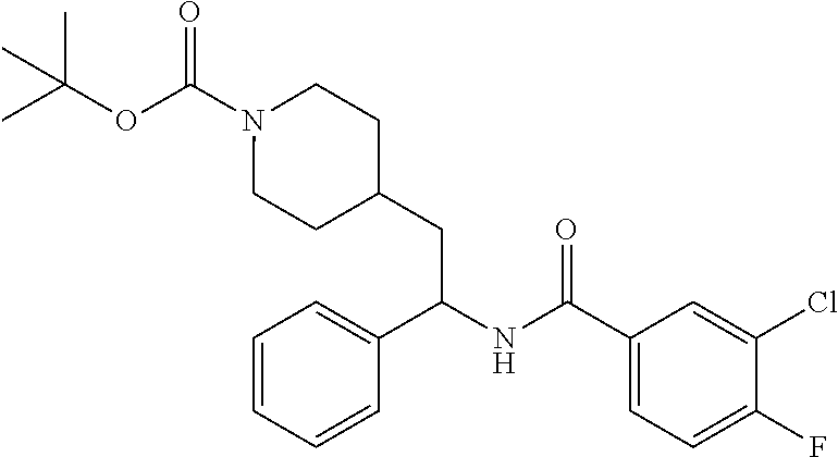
CC(OC(N1CCC(CC(NC(C2=CC=C(F)C(Cl)=C2)=O)C2=CC=CC=C2)CC1)=O)(C)C
